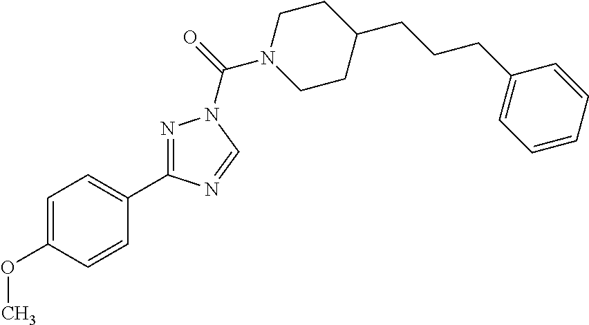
C1=C(OC)C=CC(C2=NN(C(=O)N3CCC(CCCC4=CC=CC=C4)CC3)C=N2)=C1
